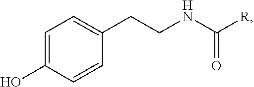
C1=CC(O)=CC=C1CCNC([R])=O
